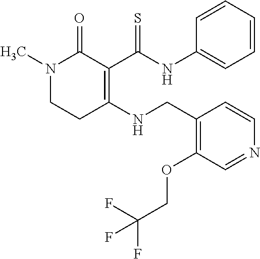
N1(C)CCC(NCC2=C(OCC(F)(F)F)C=NC=C2)=C(C(NC2=CC=CC=C2)=S)C1=O
